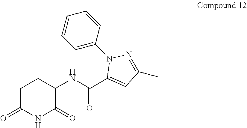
C1(NC(C2=CC(C)=NN2C2=CC=CC=C2)=O)C(=O)NC(=O)CC1
